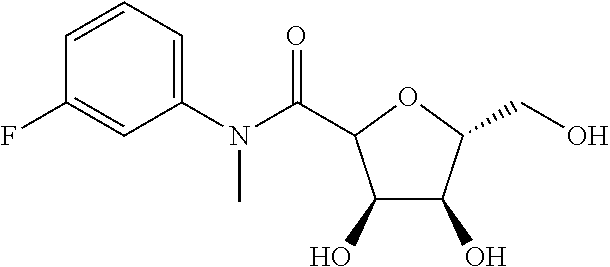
C1(O)C(O)C(CO)OC1C(=O)N(C)C1=CC=CC(F)=C1
